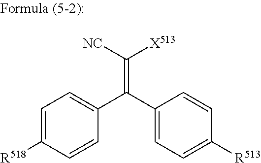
C1=C([R518])C=CC(C(=C([NC])[X513])C2=CC=C([R513])C=C2)=C1
